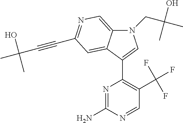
N1(CC(O)(C)C)C2=CN=C(C#CC(C)(O)C)C=C2C(C2=C(C(F)(F)F)C=NC(N)=N2)=C1
